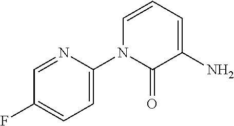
FC1=CC=C(N2C(=O)C(N)=CC=C2)N=C1
